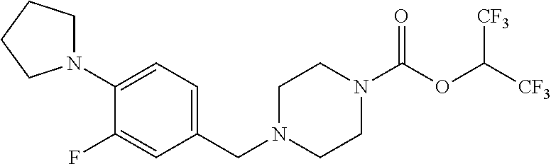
C1N(CC2=CC=C(N3CCCC3)C(F)=C2)CCN(C(OC([CF3])[CF3])=O)C1
